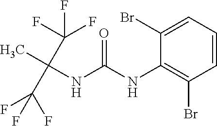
O=C(NC1=C(Br)C=CC=C1Br)NC(C)(C(F)(F)F)C(F)(F)F
